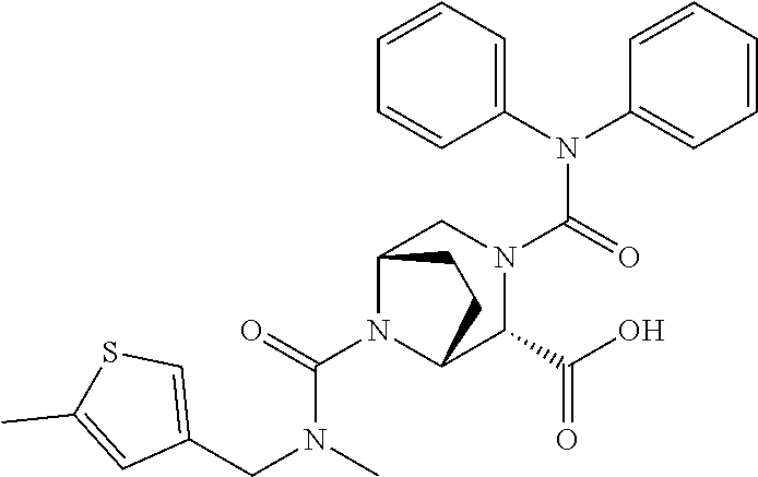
C(N(C)CC1=CSC(C)=C1)(N1C2C(C(=O)O)N(C(N(C3=CC=CC=C3)C3=CC=CC=C3)=O)CC1CC2)=O
